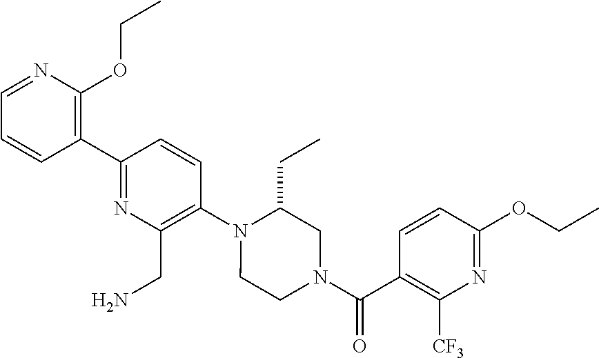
C1(C2=NC(CN)=C(N3C(CC)CN(C(C4=C([CF3])N=C(OCC)C=C4)=O)CC3)C=C2)=C(OCC)N=CC=C1
